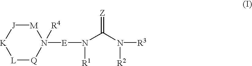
[M]1[J][K][L][Q]N1([E]N([R1])C(N([R2])[R3])=[Z])[R4]
